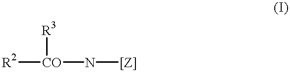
[R3][CO](N[[Z]])[R2]
